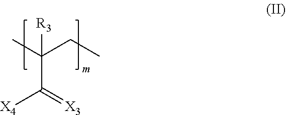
CC(CC)(C(=[X3])[X4])[R3]
